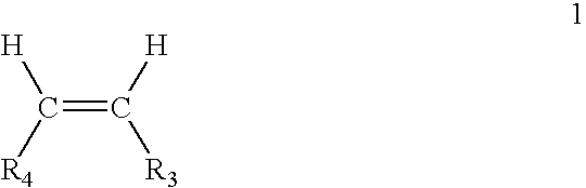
C(=C([H])[R3])([R4])[H]
